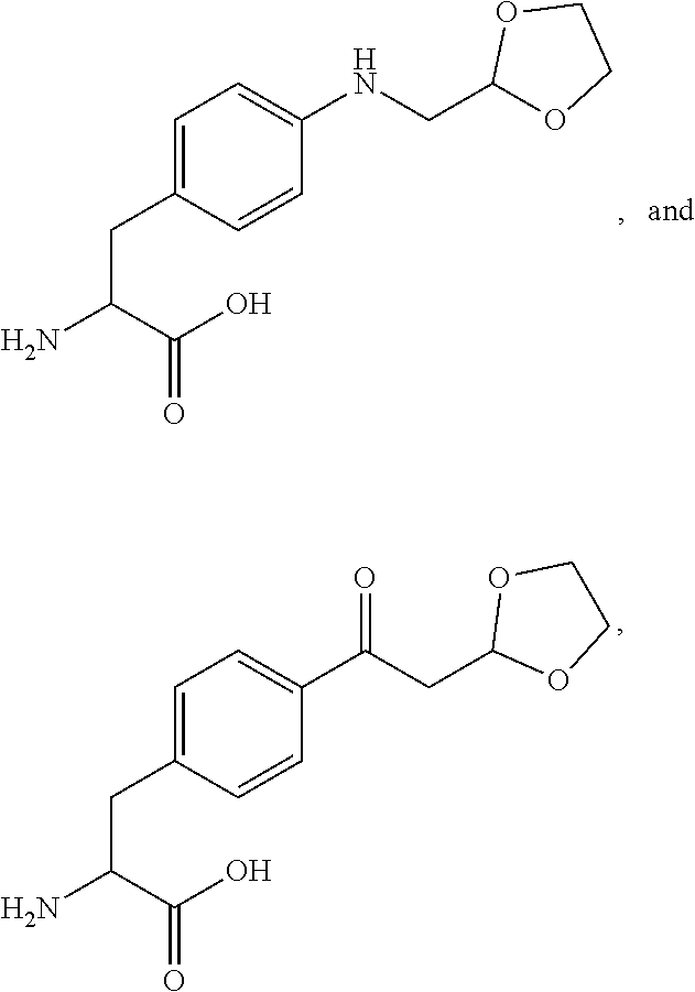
C1=C(CC(C(O)=O)N)C=CC(C(CC2OCCO2)=O)=C1.C1=C(CC(C(O)=O)N)C=CC(NCC2OCCO2)=C1
